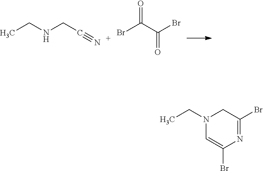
CCNCC#N.BrC(C(Br)=O)=O.N1(CC)C=C(Br)N=C(Br)C1
